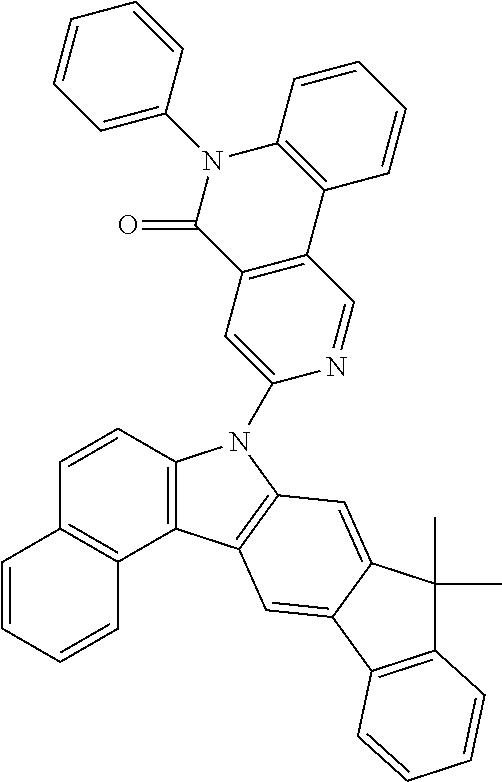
C12=C(C=CC3=C1C=CC=C3)N(C1=CC3=C(C=N1)C1=C(N(C4=CC=CC=C4)C3=O)C=CC=C1)C1=C2C=C2C(=C1)C(C)(C)C1=C2C=CC=C1
